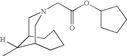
C(N1CC2C([H])(C)C(CCCC2)C1)C(OC1CCCC1)=O
